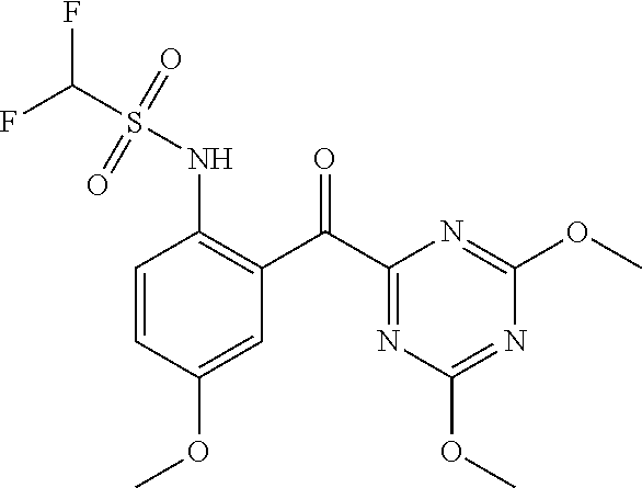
C1=CC(OC)=CC(C(C2=NC(OC)=NC(OC)=N2)=O)=C1NS(=O)(=O)C(F)F
